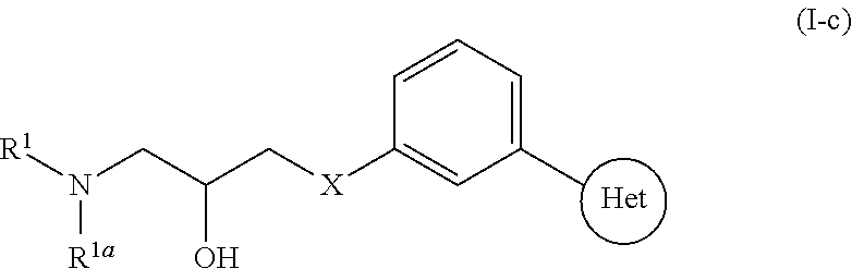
[R1]N(CC(C[X]C1=CC(C)=CC=C1)O)[R1a].[Het]
